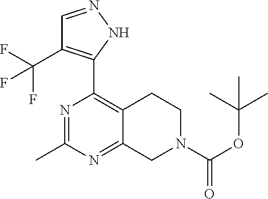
N1=C(C)N=C2C(=C1C1=C(C(F)(F)F)C=NN1)CCN(C(OC(C)(C)C)=O)C2
